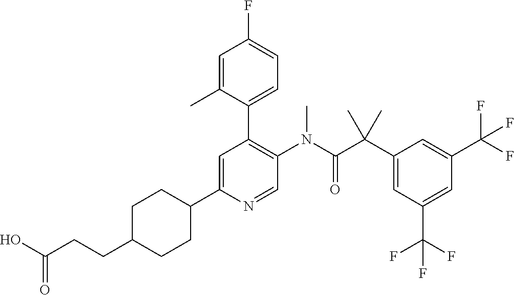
C1=C(C2CCC(CCC(O)=O)CC2)N=CC(N(C(C(C2=CC(C(F)(F)F)=CC(C(F)(F)F)=C2)(C)C)=O)C)=C1C1=CC=C(F)C=C1C
